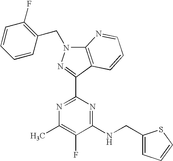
N1=C(C2=NN(CC3=C(F)C=CC=C3)C3=C2C=CC=N3)N=C(NCC2=CC=CS2)C(F)=C1C
